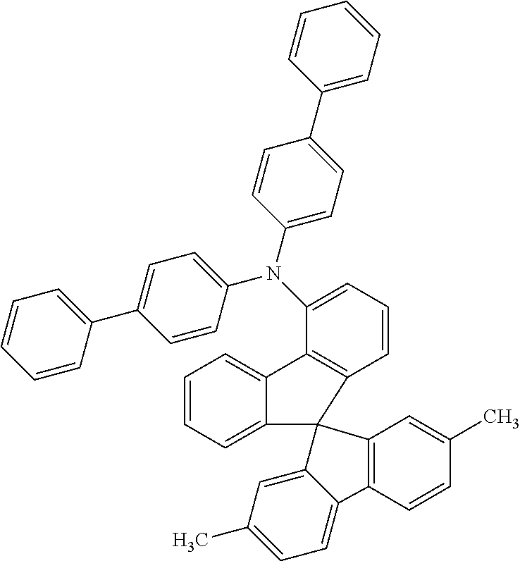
C1=CC=C(C2=CC=C(N(C3=CC=CC4=C3C3=CC=CC=C3C43C4=CC(C)=CC=C4C4=C3C=C(C)C=C4)C3=CC=C(C4=CC=CC=C4)C=C3)C=C2)C=C1
